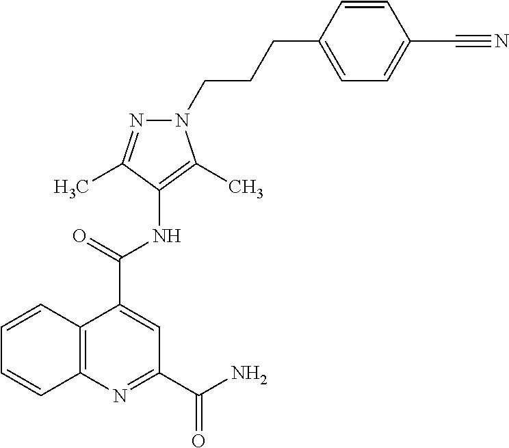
C1=C(CCCN2C(C)=C(NC(C3=CC(C(N)=O)=NC4=C3C=CC=C4)=O)C(C)=N2)C=CC(C#N)=C1
